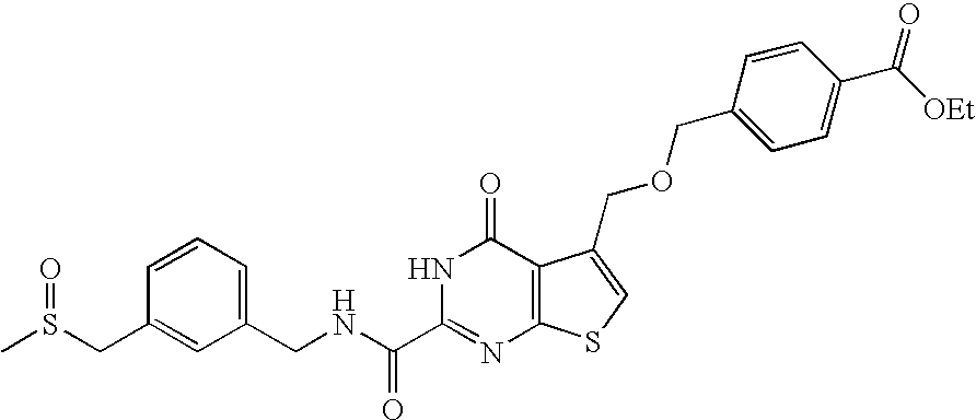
C1(CNC(C2=NC3=C(C(=O)N2)C(COCC2=CC=C(C([OEt])=O)C=C2)=CS3)=O)=CC=CC(CS(C)=O)=C1
